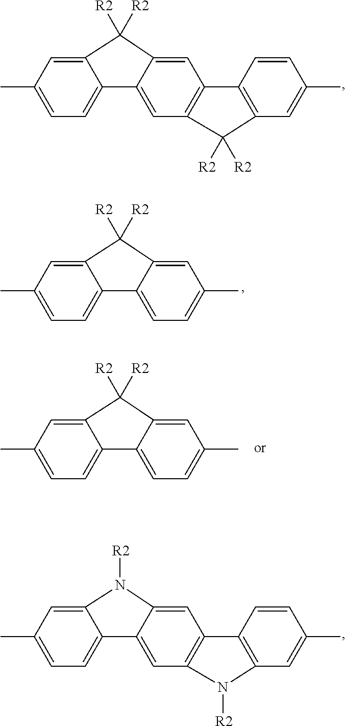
C12=CC(C)=CC=C1C1=CC3=C(C=C1C2([R2])[R2])C1=C(C=C(C)C=C1)C3([R2])[R2].C12=CC(C)=CC=C1C1=CC=C(C)C=C1C2([R2])[R2].C12=CC(C)=CC=C1C1=CC3=C(C=C1N2[R2])C1=C(C=C(C)C=C1)N3[R2].C12=CC(C)=CC=C1C1=CC=C(C)C=C1C2([R2])[R2]
